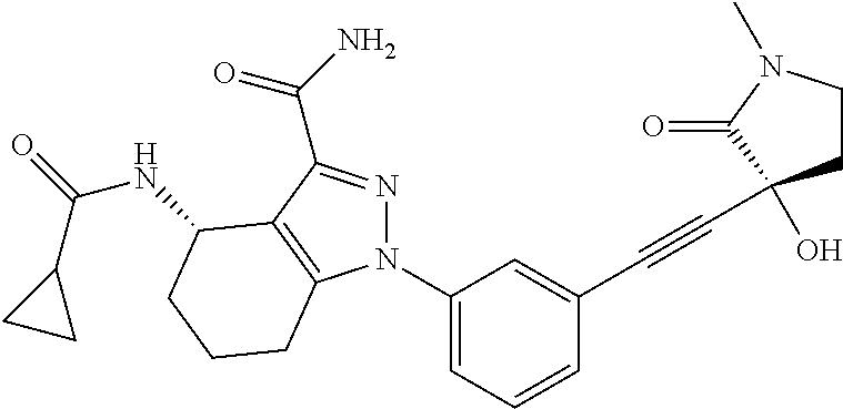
N1(C2=CC=CC(C#CC3(O)CCN(C)C3=O)=C2)N=C(C(=O)N)C2=C1CCCC2NC(=O)C1CC1
